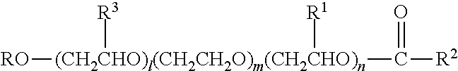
[RO][(CH2CHO)l(CH2CH2O)m(CH2CHO)n](C([R2])=O)([R1])[R3]
